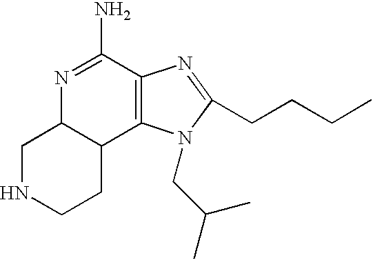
C1NCCC2C1N=C(N)C1=C2N(CC(C)C)C(CCCC)=N1
